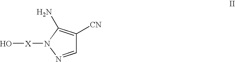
C1=NN([X]O)C(N)=C1[CN]
